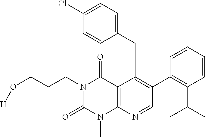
C(C1=C(C2=C(C(C)C)C=CC=C2)C=NC2=C1C(=O)N(CCCO[H])C(=O)N2C)C1=CC=C(Cl)C=C1
